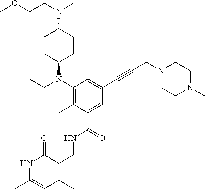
C1CC(N(C2=C(C)C(C(NCC3=C(C)C=C(C)NC3=O)=O)=CC(C#CCN3CCN(C)CC3)=C2)CC)CCC1N(CCOC)C
